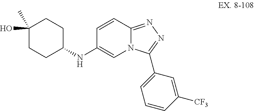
C1(O)(C)CCC(NC2=CN3C(=NN=C3C3=CC=CC([CF3])=C3)C=C2)CC1
